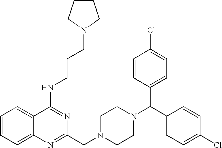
C1=CC=C2C(=C1)C(NCCCN1CCCC1)=NC(CN1CCN(C(C3=CC=C(Cl)C=C3)C3=CC=C(Cl)C=C3)CC1)=N2
